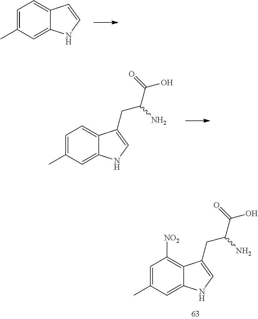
C1=C(C)C=C2C(=C1[NO2])C(CC(C(O)=O)N)=CN2.C1=C(C)C=C2C(=C1)C=CN2.C1=C(C)C=C2C(=C1)C(CC(C(O)=O)N)=CN2
